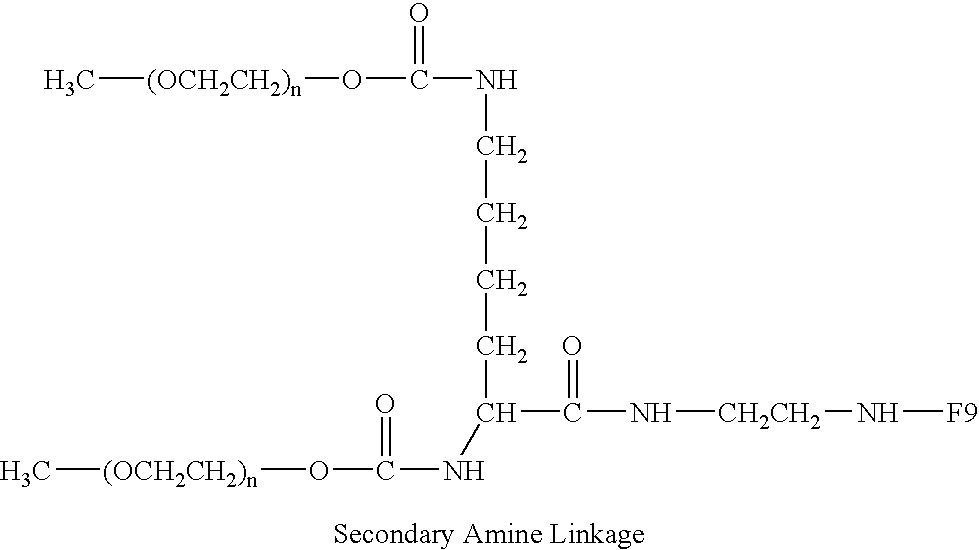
C[(OCH2CH2)n]OC(=O)NCCCCC(C(N[CH2CH2]N[F9])=O)NC(O[(OCH2CH2)n]C)=O
